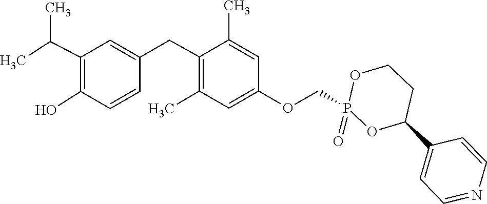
C1(CC2=CC(C(C)C)=C(O)C=C2)=C(C)C=C(OCP2(=O)OC(C3=CC=NC=C3)CCO2)C=C1C
